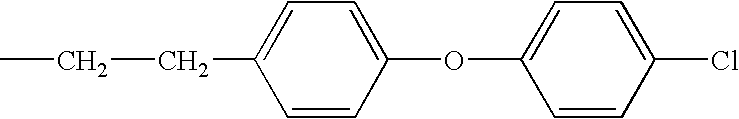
C(CC1=CC=C(OC2=CC=C(Cl)C=C2)C=C1)C
